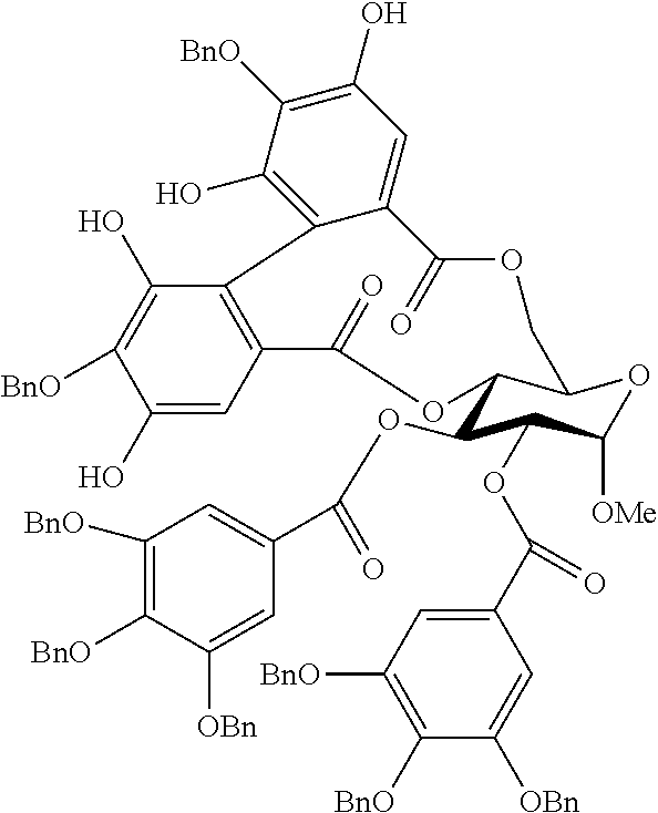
C1(O)=CC2=C(C(O)=C1[BnO])C1=C(O)C([BnO])=C(O)C=C1C(=O)OCC1C(C(OC(C3=CC([BnO])=C([BnO])C([OBn])=C3)=O)C(OC(C3=CC([BnO])=C([BnO])C([OBn])=C3)=O)C([OMe])O1)OC2=O
